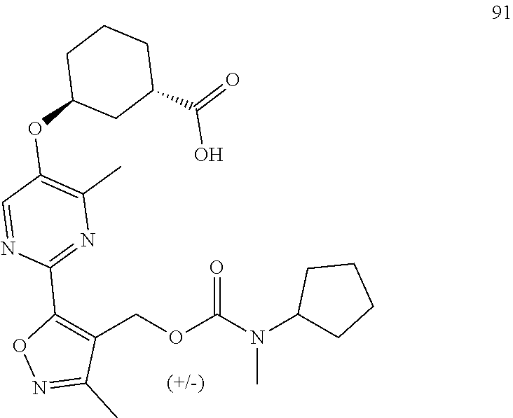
C1(COC(N(C2CCCC2)C)=O)=C(C2=NC(C)=C(OC3CCCC(C(=O)O)C3)C=N2)ON=C1C
